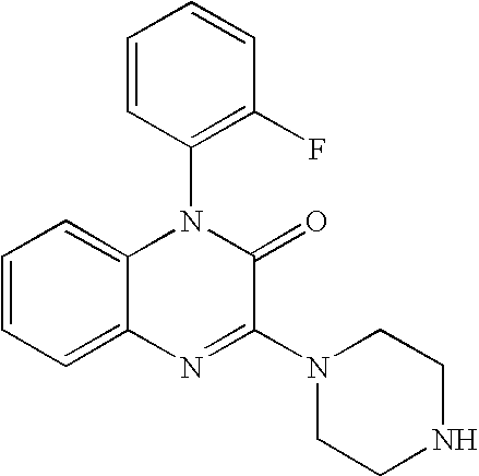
C1=CC=C2C(=C1)N(C1=C(F)C=CC=C1)C(=O)C(N1CCNCC1)=N2
